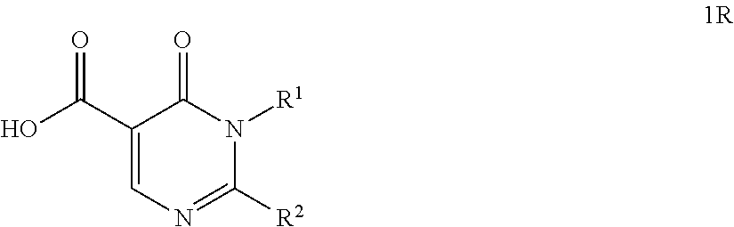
OC(C1=CN=C([R2])N([R1])C1=O)=O
